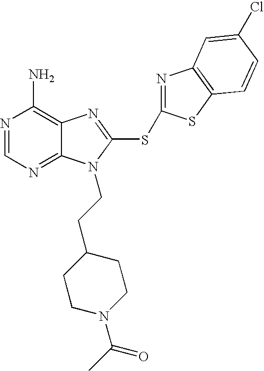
N1=CN=C2C(=C1N)N=C(SC1=NC3=C(S1)C=CC(Cl)=C3)N2CCC1CCN(C(C)=O)CC1
